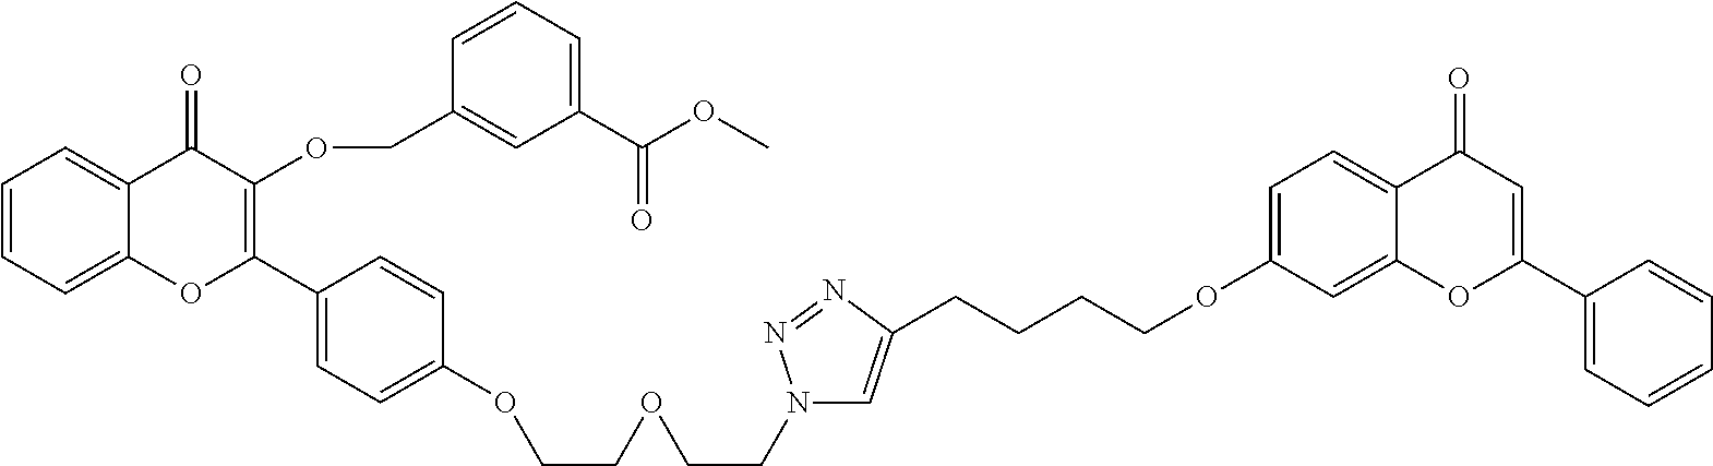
C12=CC=CC=C1C(=O)C(OCC1=CC(C(OC)=O)=CC=C1)=C(C1=CC=C(OCCOCCN3C=C(CCCCOC4=CC=C5C(=C4)OC(C4=CC=CC=C4)=CC5=O)N=N3)C=C1)O2
